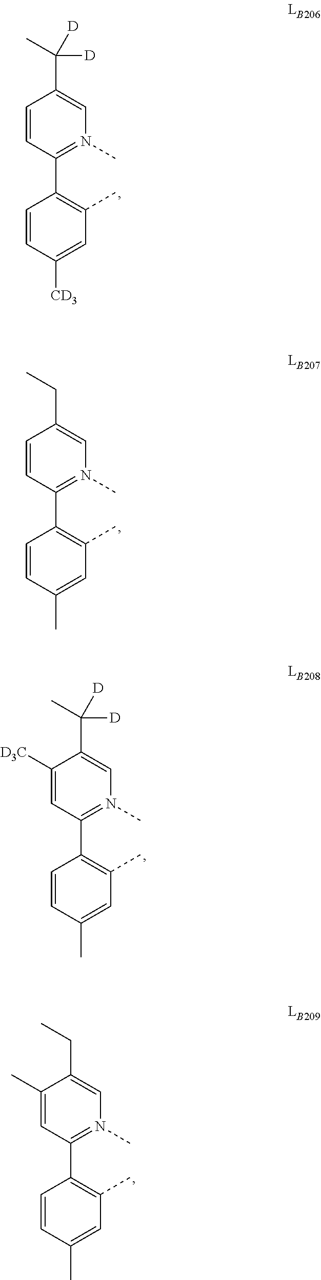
C1(C(C)([D])[D])=CN(C)=C(C2=C(C)C=C([CD3])C=C2)C=C1.C1(CC)=CN(C)=C(C2=C(C)C=C(C)C=C2)C=C1.C1(C(C)([D])[D])=CN(C)=C(C2=C(C)C=C(C)C=C2)C=C1[D3C].C1(CC)=CN(C)=C(C2=C(C)C=C(C)C=C2)C=C1C
